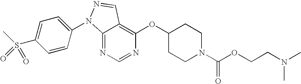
C12=NC=NC(OC3CCN(C(OCCN(C)C)=O)CC3)=C1C=NN2C1=CC=C(S(C)(=O)=O)C=C1
